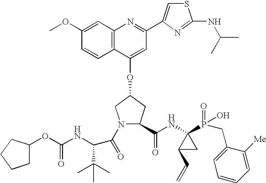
C12=C(C(OC3CN(C(=O)C(C(C)(C)C)NC(OC4CCCC4)=O)C(C(NC4(P(=O)(O)CC5=CC=CC=C5[Me])C(C=C)C4)=O)C3)=CC(C3=CSC(NC(C)C)=N3)=N1)C=CC(OC)=C2
